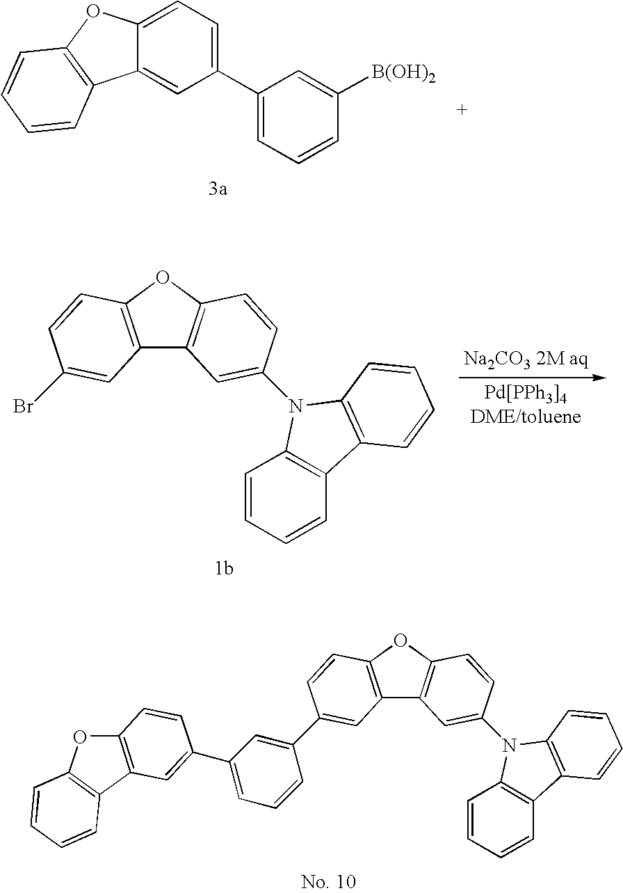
[Na2CO3 2M aq].C12=C(OC3=C1C=C(N1C4=C(C=CC=C4)C4=C1C=CC=C4)C=C3)C=CC(Br)=C2.C1(C2=CC=CC([B(OH)2])=C2)=CC=C2C(=C1)C1=C(O2)C=CC=C1.C12=C(OC3=C1C=C(N1C4=C(C=CC=C4)C4=C1C=CC=C4)C=C3)C=CC(C1=CC(C3=CC4=C(OC5=C4C=CC=C5)C=C3)=CC=C1)=C2
